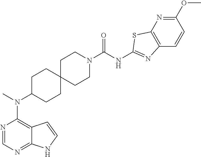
N1=CN=C2C(=C1N(C)C1CCC3(CC1)CCN(C(NC1=NC4=C(S1)N=C(OC)C=C4)=O)CC3)C=CN2
